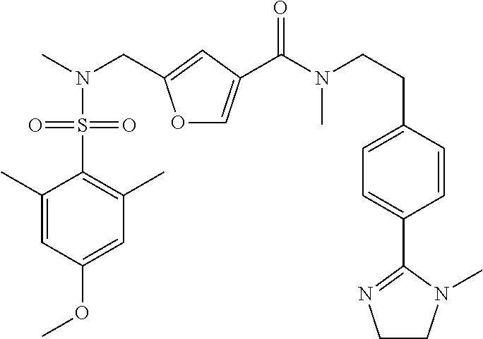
C1=CC(CCN(C(=O)C2=COC(CN(C)S(C3=C(C)C=C(OC)C=C3C)(=O)=O)=C2)C)=CC=C1C1=NCCN1C
